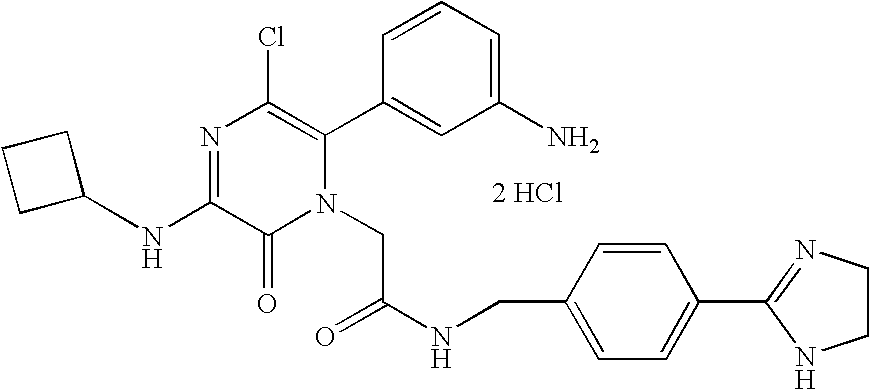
N(C1=NC(Cl)=C(C2=CC(N)=CC=C2)N(CC(NCC2=CC=C(C3=NCCN3)C=C2)=O)C1=O)C1CCC1.[2 HCl]
